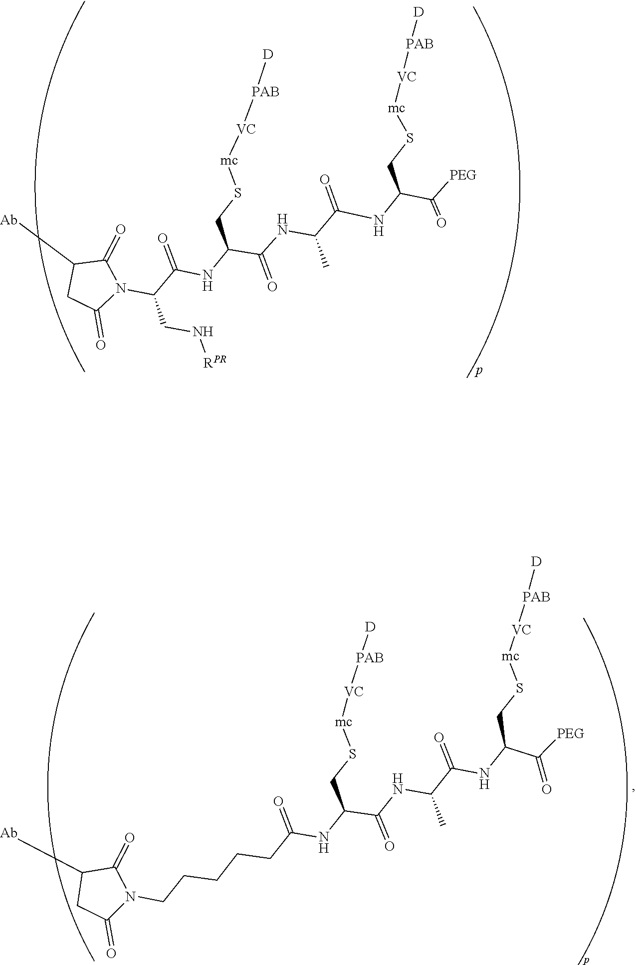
C1([Ab])C(=O)N(C(CN[RPR])C(NC(C(NC(C(NC(C(=O)[PEG])CS[mc][VC][PAB][D])=O)C)=O)CS[mc][VC][PAB][D])=O)C(=O)C1.C(C(=O)[PEG])(NC(C(NC(C(NC(CCCCCN1C(=O)C([Ab])CC1=O)=O)CS[mc][VC][PAB][D])=O)C)=O)CS[mc][VC][PAB][D]
